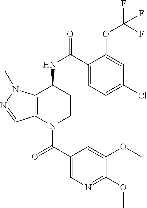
C1(C(=O)N2CCC(NC(=O)C3=CC=C(Cl)C=C3OC(F)(F)F)C3=C2C=NN3C)=CN=C(OC)C(OC)=C1
